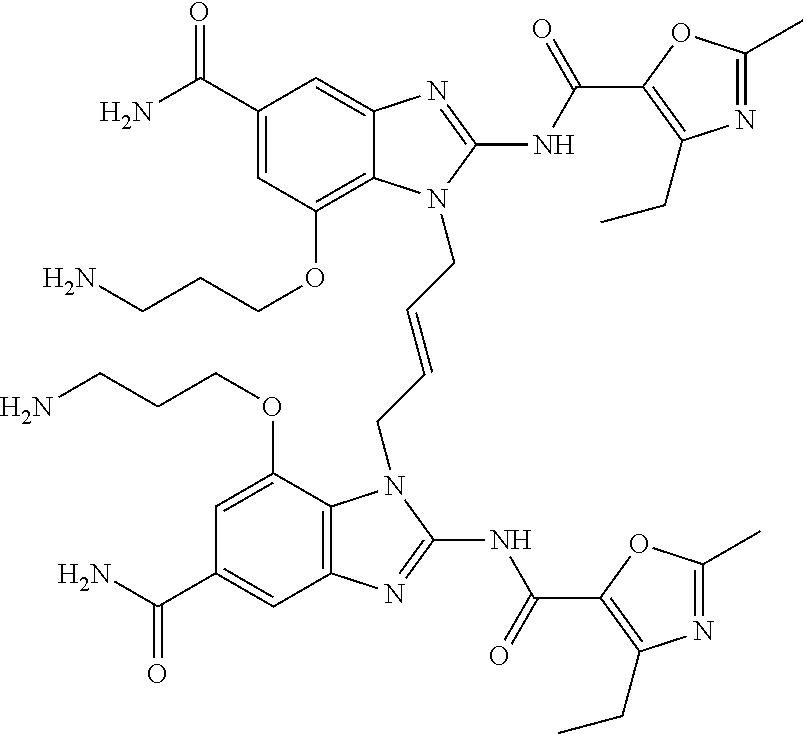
C1(C(N)=O)=CC(OCCCN)=C2C(=C1)N=C(NC(=O)C1=C(CC)N=C(C)O1)N2CC=CCN1C2=C(C=C(C(N)=O)C=C2OCCCN)N=C1NC(=O)C1=C(CC)N=C(C)O1
